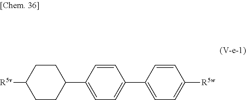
C1=C(C2CCC([R5v])CC2)C=CC(C2=CC=C([R5w])C=C2)=C1
